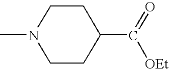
C1N(C)CCC(C(=O)[OEt])C1
